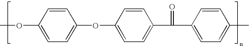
C1(OC)=CC=C(OC2=CC=C(C(=O)C3=CC=C(C)C=C3)C=C2)C=C1
